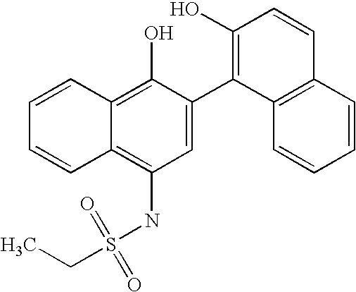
CCS(NC1=C2C(=C(O)C(C3=C(O)C=CC4=C3C=CC=C4)=C1)C=CC=C2)(=O)=O
